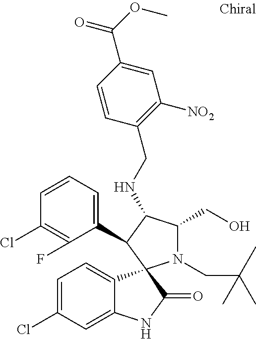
C1=C(Cl)C=C2C(=C1)C1(C(=O)N2)N(CC(C)(C)C)C(CO)C(NCC2=C([NO2])C=C(C(OC)=O)C=C2)C1C1=CC=CC(Cl)=C1F
